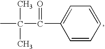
CC(C(C1=CC=CC=C1)=O)(C)C
